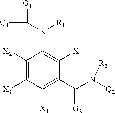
C1([X4])=C(C(N([Q2])[R2])=[G2])C([X1])=C(N(C([Q1])=[G1])[R1])C([X2])=C1[X3]
